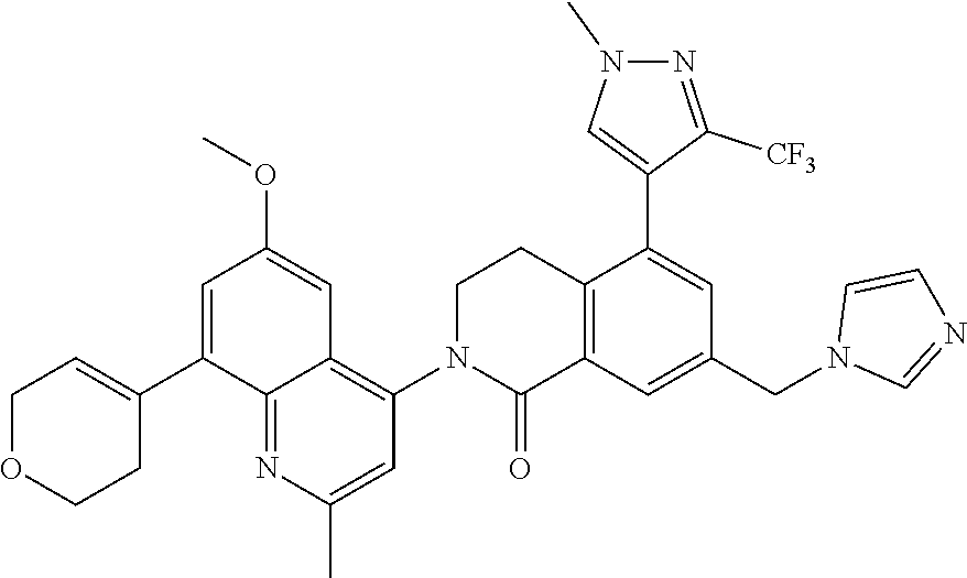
C12=C(C=C(CN3C=NC=C3)C=C1C1=CN(C)N=C1[CF3])C(=O)N(C1=C3C(=NC(C)=C1)C(C1=CCOCC1)=CC(OC)=C3)CC2
